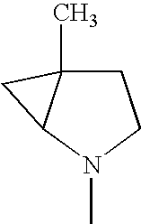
C1C2(C)C(N(C)C1)C2
